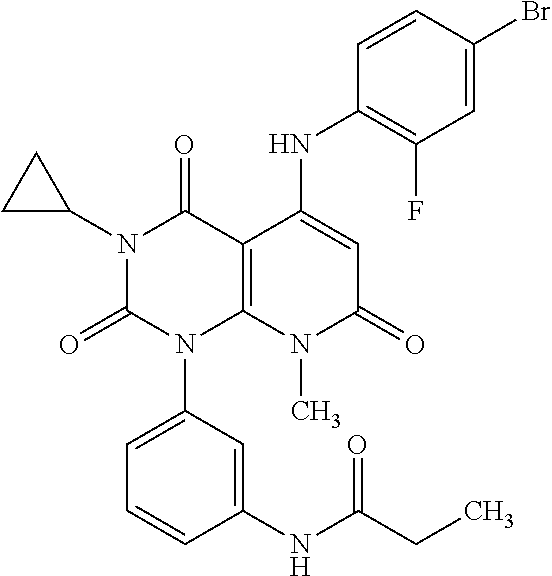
C1(NC2=CC(=O)N(C)C3=C2C(=O)N(C2CC2)C(=O)N3C2=CC=CC(NC(CC)=O)=C2)=C(F)C=C(Br)C=C1
